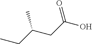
CCC(CC(O)=O)C
